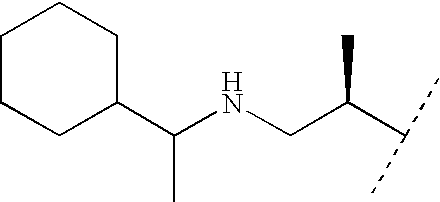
C1(C(NCC(C(C)C)C)C)CCCCC1
